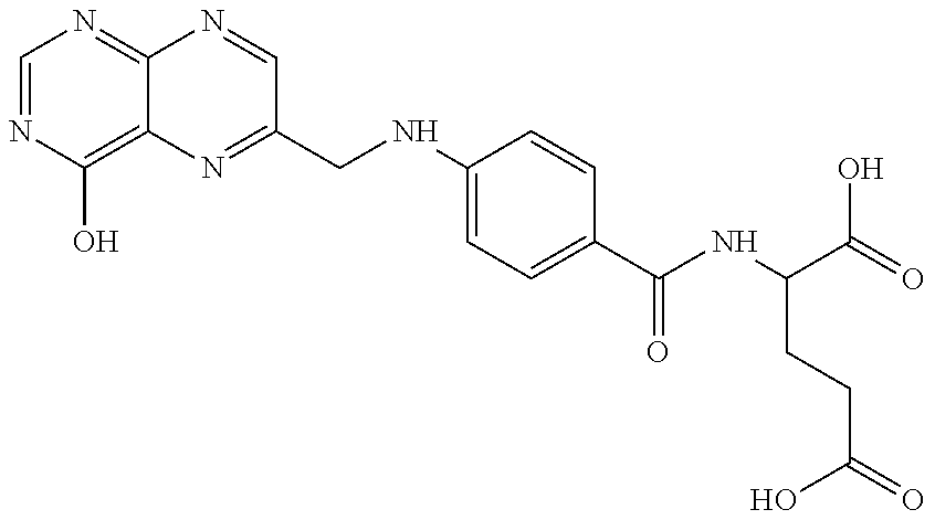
C1=NC(O)=C2C(=N1)N=CC(CNC1=CC=C(C(NC(C(=O)O)CCC(=O)O)=O)C=C1)=N2
